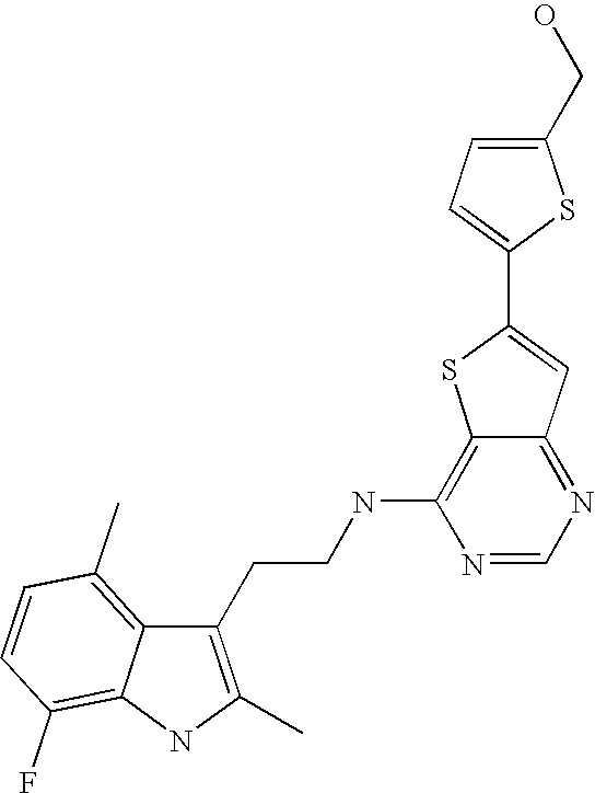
C1(CCNC2=C3C(=NC=N2)C=C(C2=CC=C(CO)S2)S3)=C(C)NC2=C(F)C=CC(C)=C12
